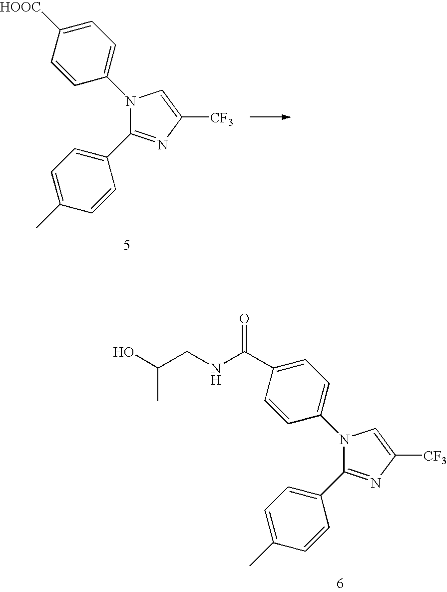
N1=C(C2=CC=C(C)C=C2)N(C2=CC=C([HOOC])C=C2)C=C1[CF3].N1=C(C2=CC=C(C)C=C2)N(C2=CC=C(C(NCC(O)C)=O)C=C2)C=C1[CF3]
